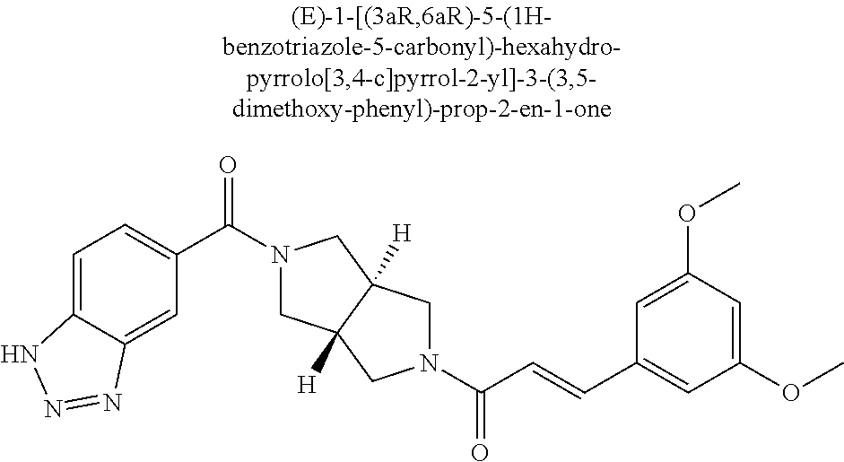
C1=C2C(=CC(C(=O)N3CC4([H])C([H])(C3)CN(C(=O)C=CC3=CC(OC)=CC(OC)=C3)C4)=C1)N=NN2
